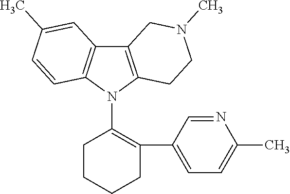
C12=C(N(C3=C(C4=CC=C(C)N=C4)CCCC3)C3=C1C=C(C)C=C3)CCN(C)C2
